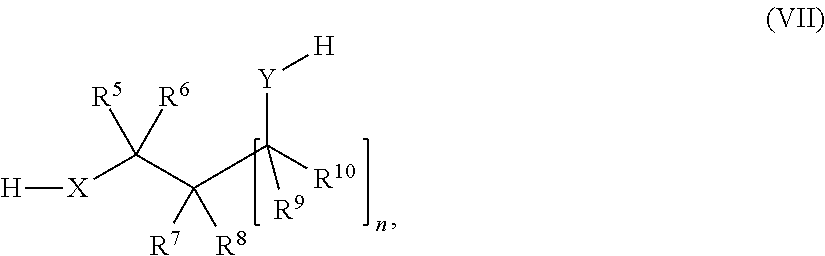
[X](C(C(C([R10])([Y][H])[R9])([R7])[R8])([R5])[R6])[H]
